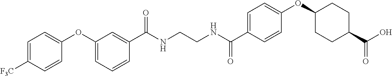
C(NCCNC(C1=CC=C(OC2CCC(C(O)=O)CC2)C=C1)=O)(=O)C1=CC(OC2=CC=C([F3C])C=C2)=CC=C1
